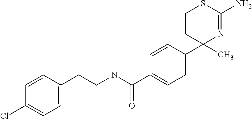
C1=CC(Cl)=CC=C1CCNC(C1=CC=C(C2(C)N=C(N)SCC2)C=C1)=O
